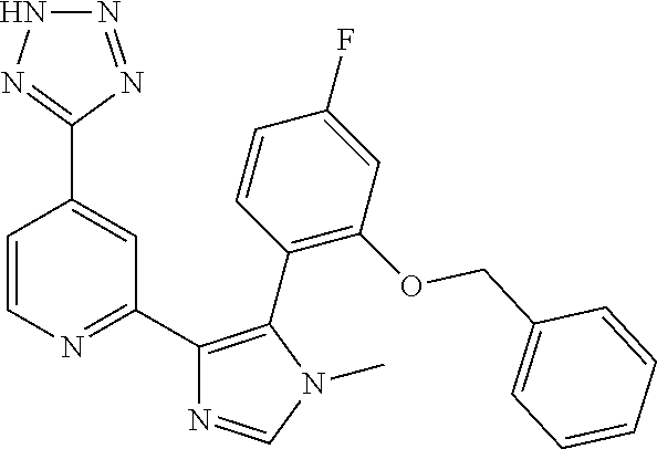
C1=CN=C(C2=C(C3=C(OCC4=CC=CC=C4)C=C(F)C=C3)N(C)C=N2)C=C1C1=NNN=N1
